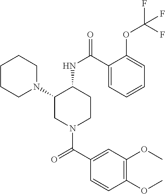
C1CCN(C2CN(C(C3=CC(OC)=C(OC)C=C3)=O)CCC2NC(=O)C2=CC=CC=C2OC(F)(F)F)CC1
